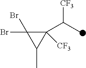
C1([CF3])(C(C)[CF3])C(Br)(Br)C1C
